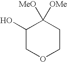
C1(O)COCCC1([OMe])[MeO]
